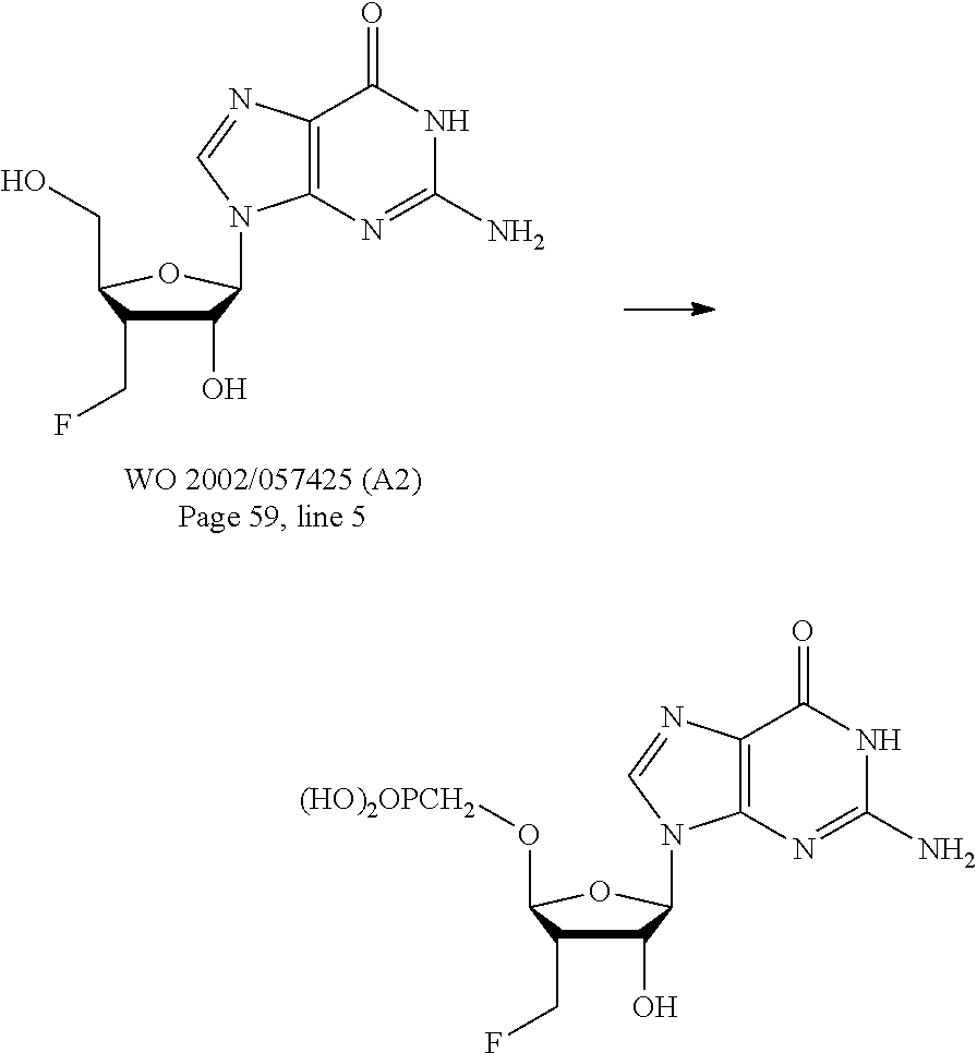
C1(O)C(CF)C(CO)OC1N1C2=C(C(=O)NC(N)=N2)N=C1.C1(O)C(CF)C(O[(HO)2OPCH2])OC1N1C2=C(C(=O)NC(N)=N2)N=C1
